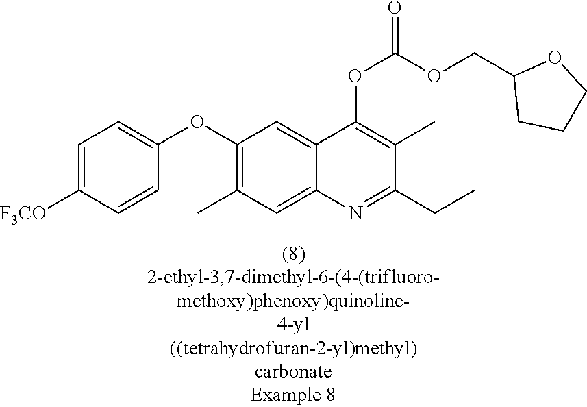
C1=C([F3CO])C=CC(OC2=C(C)C=C3C(=C2)C(OC(OCC2CCCO2)=O)=C(C)C(CC)=N3)=C1
